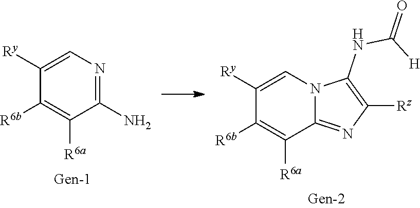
N12C(=NC([Rz])=C1NC([H])=O)C([R6a])=C([R6b])C([Ry])=C2.[R6b]C1=C([R6a])C(N)=NC=C1[Ry]
